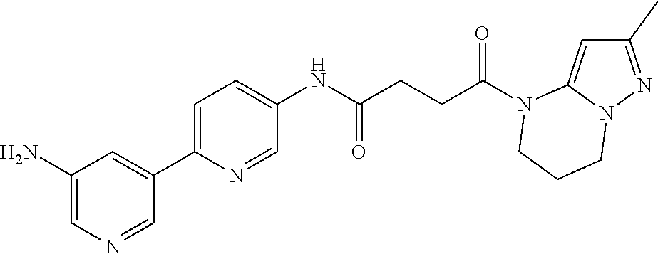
C1(C)=NN2C(=C1)N(C(CCC(NC1=CC=C(C3=CC(N)=CN=C3)N=C1)=O)=O)CCC2
